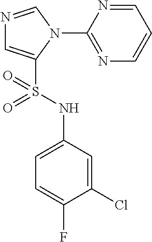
N1=CN(C2=NC=CC=N2)C(S(NC2=CC=C(F)C(Cl)=C2)(=O)=O)=C1
